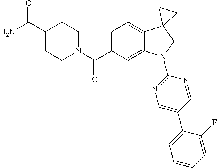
C(C1=CC=C2C(=C1)N(C1=NC=C(C3=CC=CC=C3F)C=N1)CC21CC1)(=O)N1CCC(C(=O)N)CC1
